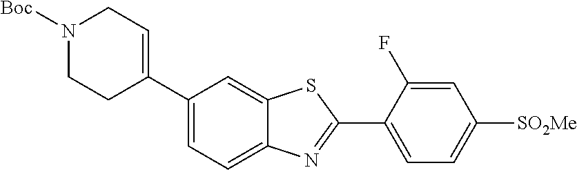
N1([Boc])CCC(C2=CC=C3C(=C2)SC(C2=CC=C([SO2Me])C=C2F)=N3)=CC1
